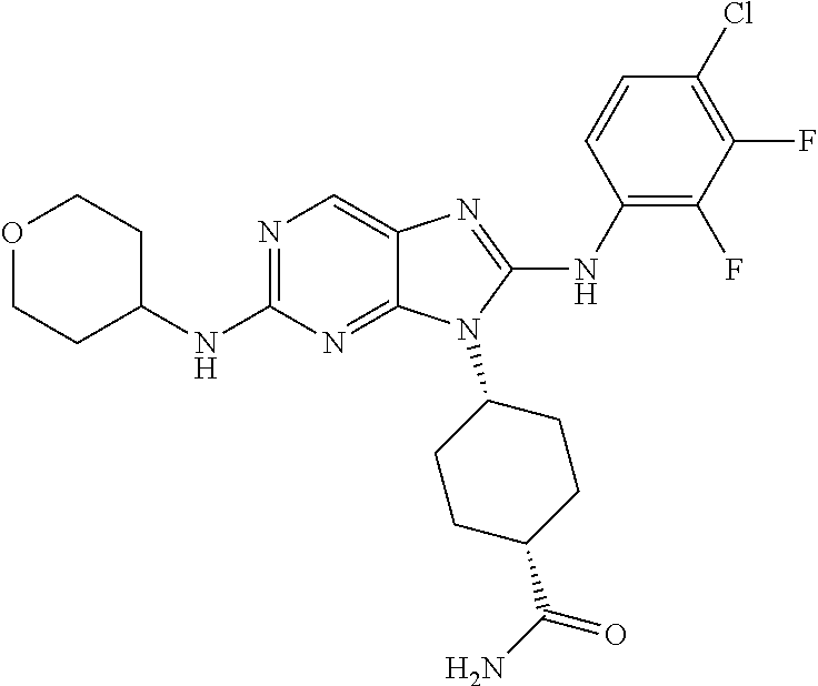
N1=C(NC2CCOCC2)N=C2C(=C1)N=C(NC1=C(F)C(F)=C(Cl)C=C1)N2C1CCC(C(N)=O)CC1
